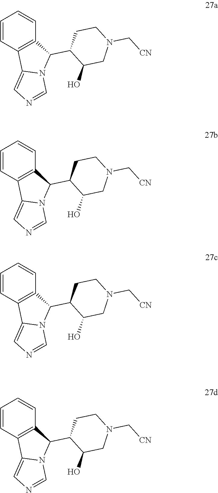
C1=CC2=C(C=C1)C(C1C(O)CN(C[CN])CC1)N1C2=CN=C1.C1=CC2=C(C=C1)C(C1C(O)CN(C[CN])CC1)N1C2=CN=C1.C1=CC2=C(C=C1)C(C1C(O)CN(C[CN])CC1)N1C2=CN=C1.C1=CC2=C(C=C1)C(C1C(O)CN(C[CN])CC1)N1C2=CN=C1
